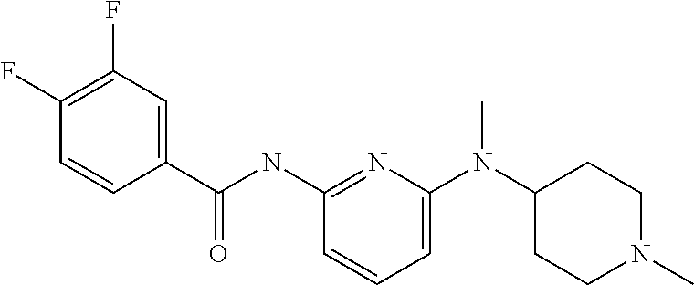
C1=C(N(C2CCN(C)CC2)C)N=C(NC(=O)C2=CC(F)=C(F)C=C2)C=C1
